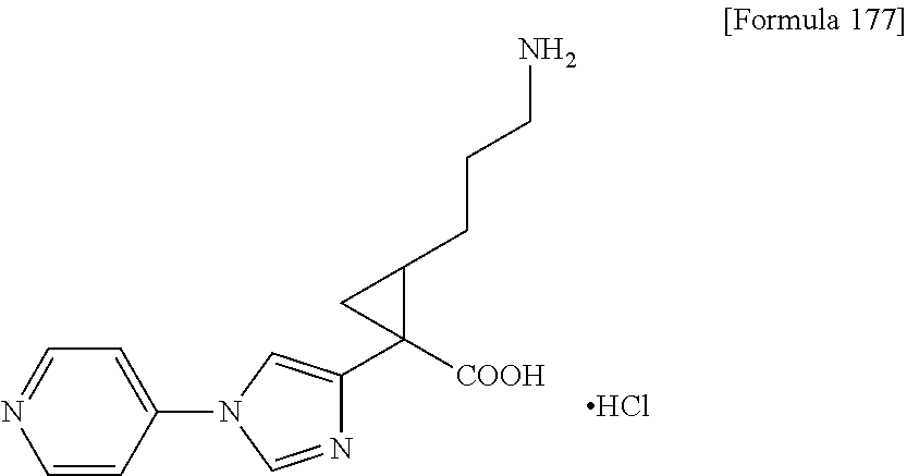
N1=CC=C(N2C=C(C3([COOH])C(CCCN)C3)N=C2)C=C1.Cl
